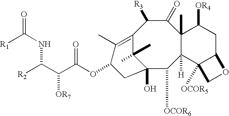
C12=C(C)C(OC(C(C([R2])NC(=O)[R1])[OR7])=O)CC(O)(C1(C)C)C([OCOR6])C1([H])C(C)(C(=O)C2[R3])C([OR4])CC2C1([OCOR5])CO2
